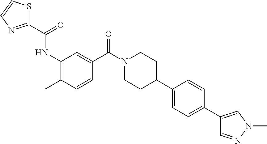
S1C(C(=O)NC2=C(C)C=CC(C(N3CCC(C4=CC=C(C5=CN(C)N=C5)C=C4)CC3)=O)=C2)=NC=C1
